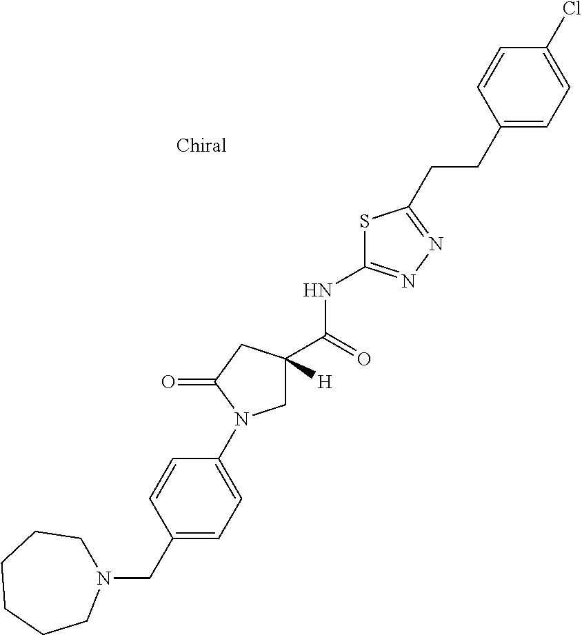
C1=CC(CN2CCCCCC2)=CC=C1N1CC(C(NC2=NN=C(CCC3=CC=C(Cl)C=C3)S2)=O)([H])CC1=O
